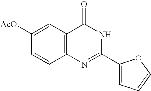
C1(C2=CC=CO2)=NC2=C(C(=O)N1)C=C([AcO])C=C2
